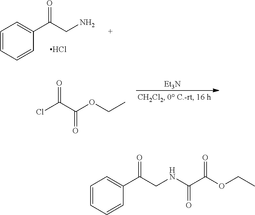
C1=CC=CC(C(CN)=O)=C1.Cl.[Et3N].ClC(C(OCC)=O)=O.C1=CC=CC(C(CNC(C(OCC)=O)=O)=O)=C1
